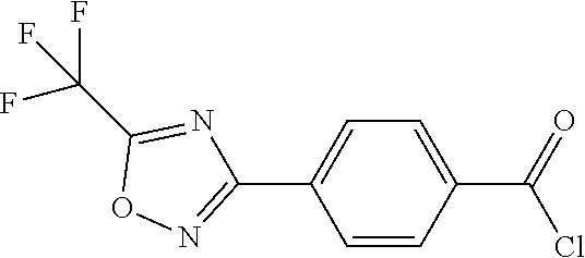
C1(C2=CC=C(C(Cl)=O)C=C2)=NOC(C(F)(F)F)=N1
